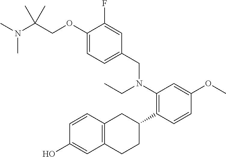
C1(OCC(N(C)C)(C)C)=CC=C(CN(C2=C(C3CC4=C(CC3)C=C(O)C=C4)C=CC(OC)=C2)CC)C=C1F
